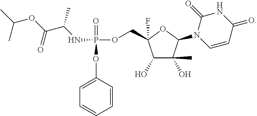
P(=O)(OC1=CC=CC=C1)(OCC1(F)C(O)C(O)(C)C(N2C=CC(=O)NC2=O)O1)NC(C(OC(C)C)=O)C
